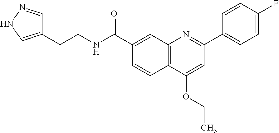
C1(C(NCCC2=CNN=C2)=O)=CC2=C(C=C1)C(OCC)=CC(C1=CC=C(F)C=C1)=N2
